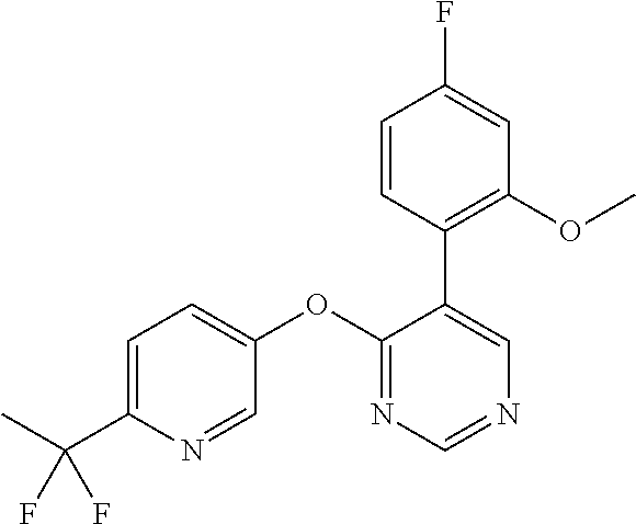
C1=C(C(C)(F)F)N=CC(OC2=NC=NC=C2C2=C(OC)C=C(F)C=C2)=C1
